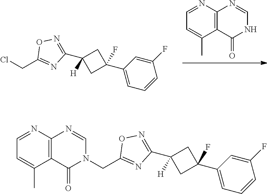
N1C=NC2=C(C1=O)C(C)=CC=N2.C1(CCl)=NC(C2([H])CC(C3=CC=CC(F)=C3)(F)C2)=NO1.C1(CN2C=NC3=C(C2=O)C(C)=CC=N3)=NC(C2([H])CC(C3=CC=CC(F)=C3)(F)C2)=NO1
